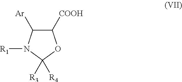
C1([COOH])C([Ar])N([R1])C([R4])([R3])O1
